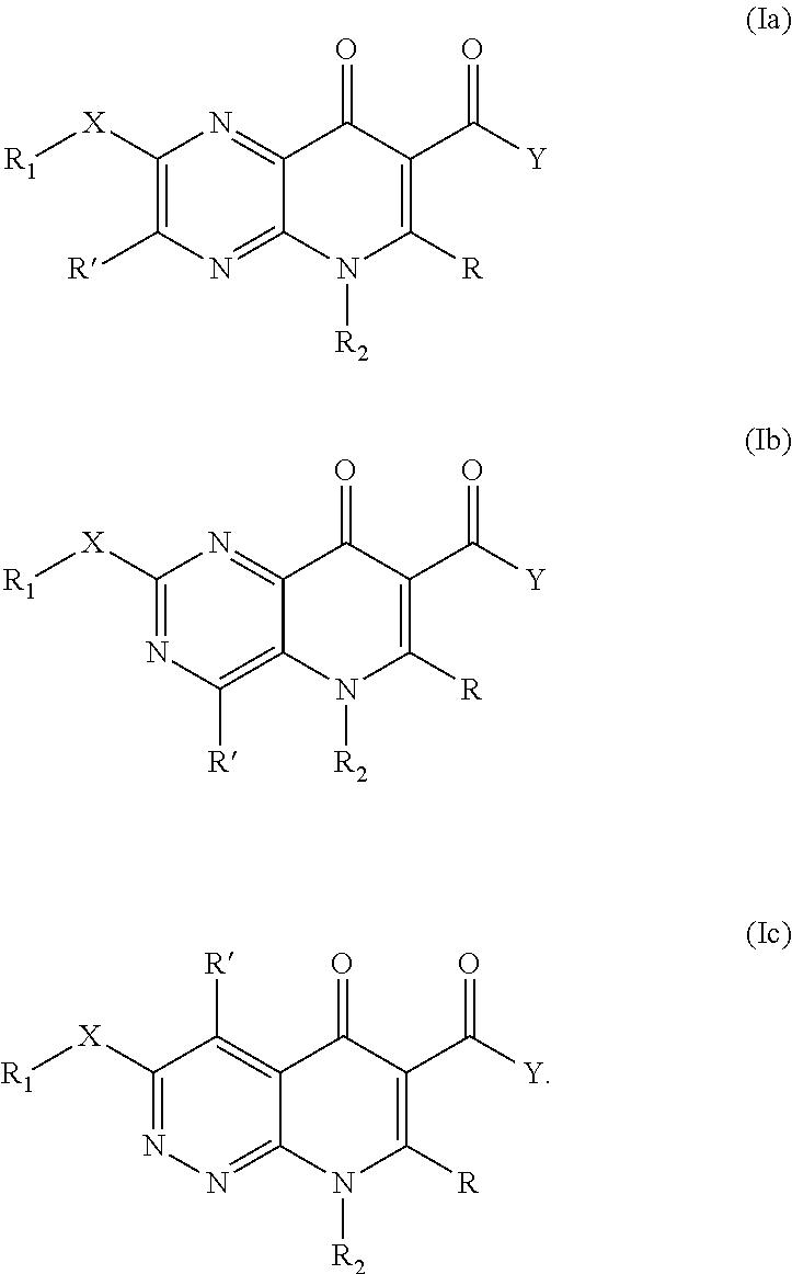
C1([X][R1])=C([R])N=C2C(=N1)C(=O)C(C([Y])=O)=C([R])N2[R2].C1([X][R1])=NC([R])=C2C(=N1)C(=O)C(C([Y])=O)=C([R])N2[R2].C1([X][R1])=NN=C2C(=C1[R])C(=O)C(C([Y])=O)=C([R])N2[R2]
